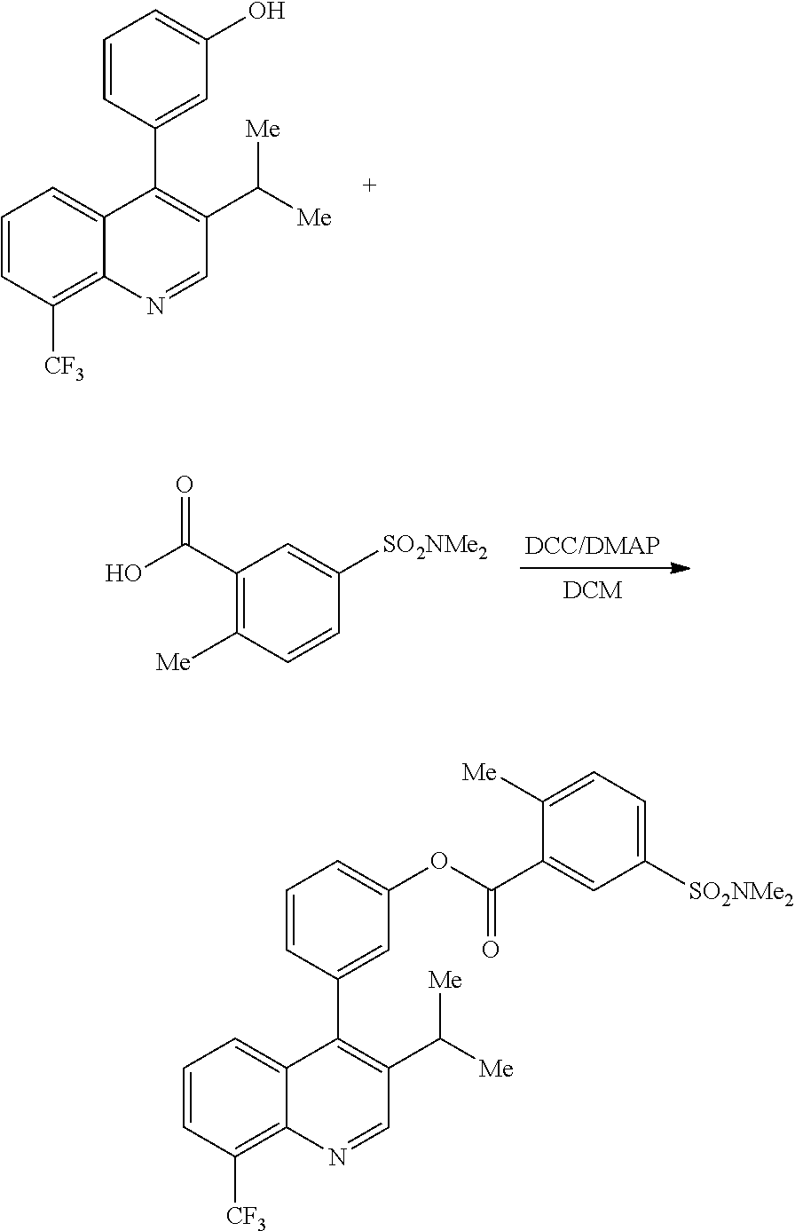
C1(C2=CC(O)=CC=C2)=C(C([Me])[Me])C=NC2=C([CF3])C=CC=C12.OC(C1=C([Me])C=CC([SO2NMe2])=C1)=O.C1(C2=CC(OC(C3=CC([SO2NMe2])=CC=C3[Me])=O)=CC=C2)=C(C([Me])[Me])C=NC2=C([CF3])C=CC=C12
